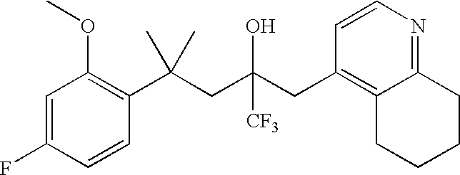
C1=C(F)C=CC(C(CC(CC2=C3C(=NC=C2)CCCC3)(O)[CF3])(C)C)=C1OC
